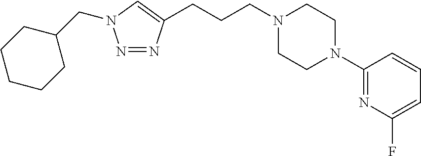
C(CCN1CCN(C2=NC(F)=CC=C2)CC1)C1=CN(CC2CCCCC2)N=N1
